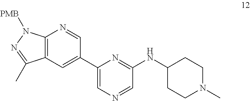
C12=C(C=C(C3=CN=CC(NC4CCN(C)CC4)=N3)C=N1)C(C)=NN2[PMB]
